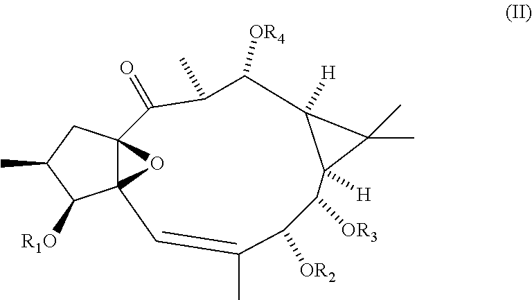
C123C(CC(C)C1[R1O])(C(=O)C(C)C([OR4])C1([H])C([H])(C1(C)C)C([OR3])C([OR2])C(C)=C2)O3
